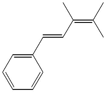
C1=CC(C=CC(=C(C)C)C)=CC=C1
